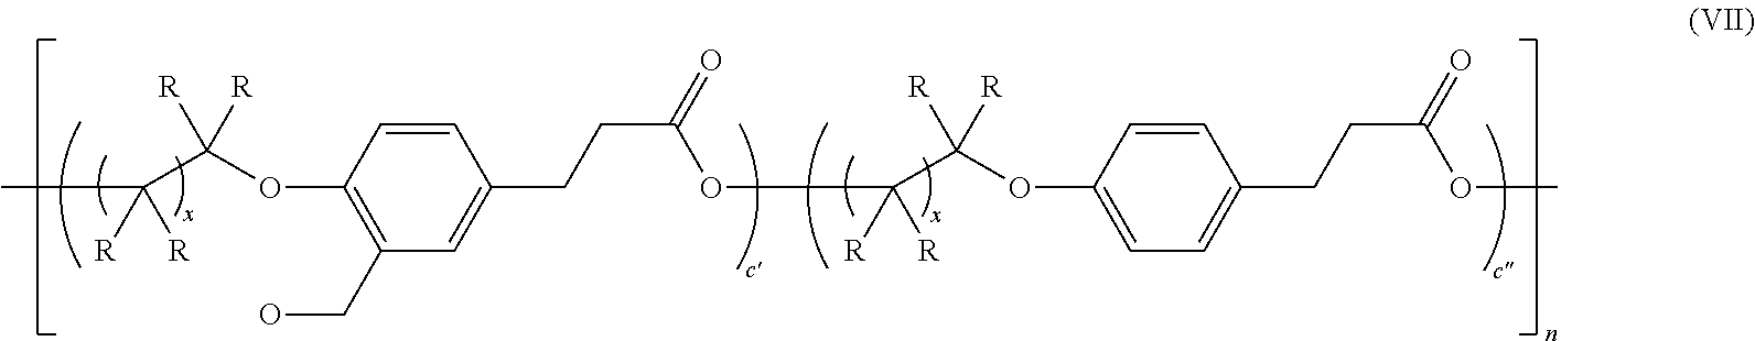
C1=CC(OC([R])([R])C(C)([R])[R])=C(CO)C=C1CCC(=O)OCC(C(OC1=CC=C(CCC(=O)OC)C=C1)([R])[R])([R])[R]
